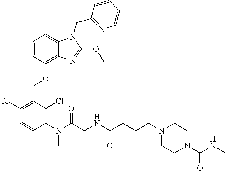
C1=CC(OCC2=C(Cl)C=CC(N(C)C(=O)CNC(=O)CCCN3CCN(C(=O)NC)CC3)=C2Cl)=C2C(=C1)N(CC1=NC=CC=C1)C(OC)=N2
